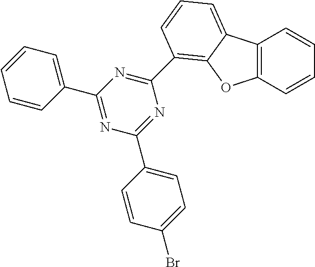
C1=CC=C(C2=NC(C3=CC=C(Br)C=C3)=NC(C3=C4C(=CC=C3)C3=C(C=CC=C3)O4)=N2)C=C1
